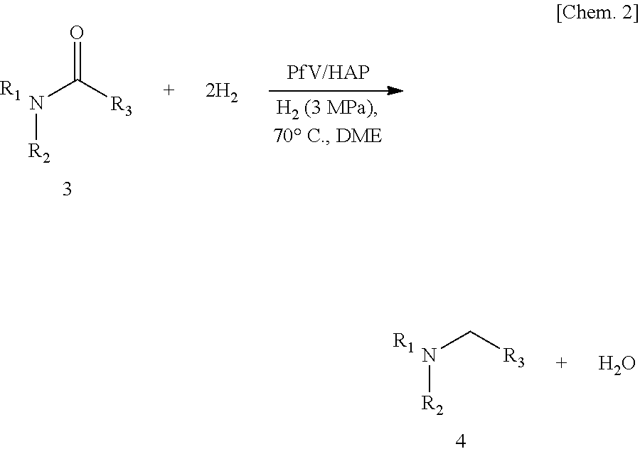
O=C([R3])N[R2].[R1].C([R3])N[R2].[R1].O
